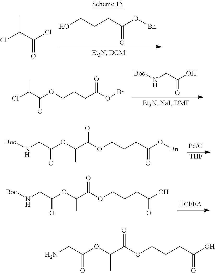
ClC(C(Cl)=O)C.OCCCC(O[Bn])=O.ClC(C(OCCCC(O[Bn])=O)=O)C.N(CC(O)=O)[Boc].O(CCCC(O[Bn])=O)C(C(OC(CN[Boc])=O)C)=O.[THF].O(CCCC(O)=O)C(C(OC(CN[Boc])=O)C)=O.O(CCCC(O)=O)C(C(OC(CN)=O)C)=O
